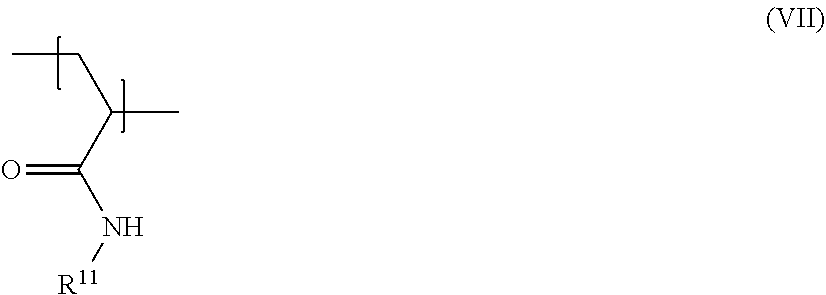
CCC(C)C(N[R11])=O
